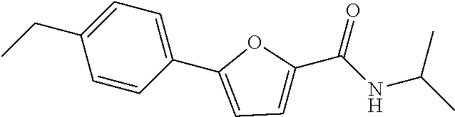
C1=C(CC)C=CC(C2=CC=C(C(NC(C)C)=O)O2)=C1
